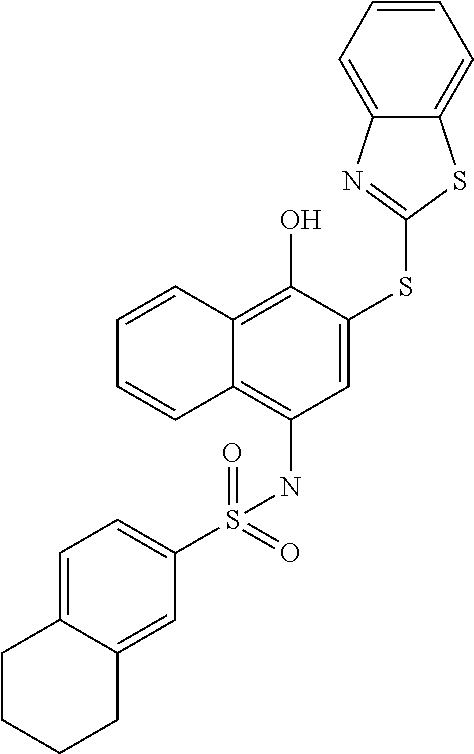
C1(S(NC2=C3C(=C(O)C(SC4=NC5=CC=CC=C5S4)=C2)C=CC=C3)(=O)=O)=CC=C2C(=C1)CCCC2
